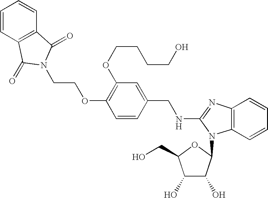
O(C1=C(OCCCCO)C=C(CNC2=NC3=C(C=CC=C3)N2C2C(O)C(O)C(CO)O2)C=C1)CCN1C(=O)C2=C(C=CC=C2)C1=O
